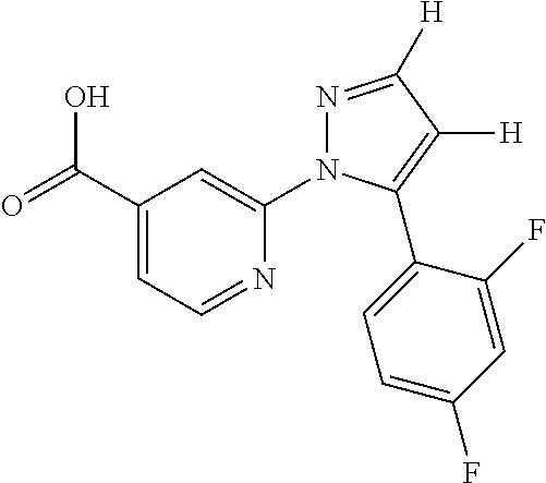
C1(C(=O)O)=CC=NC(N2N=C([H])C([H])=C2C2=CC=C(F)C=C2F)=C1
